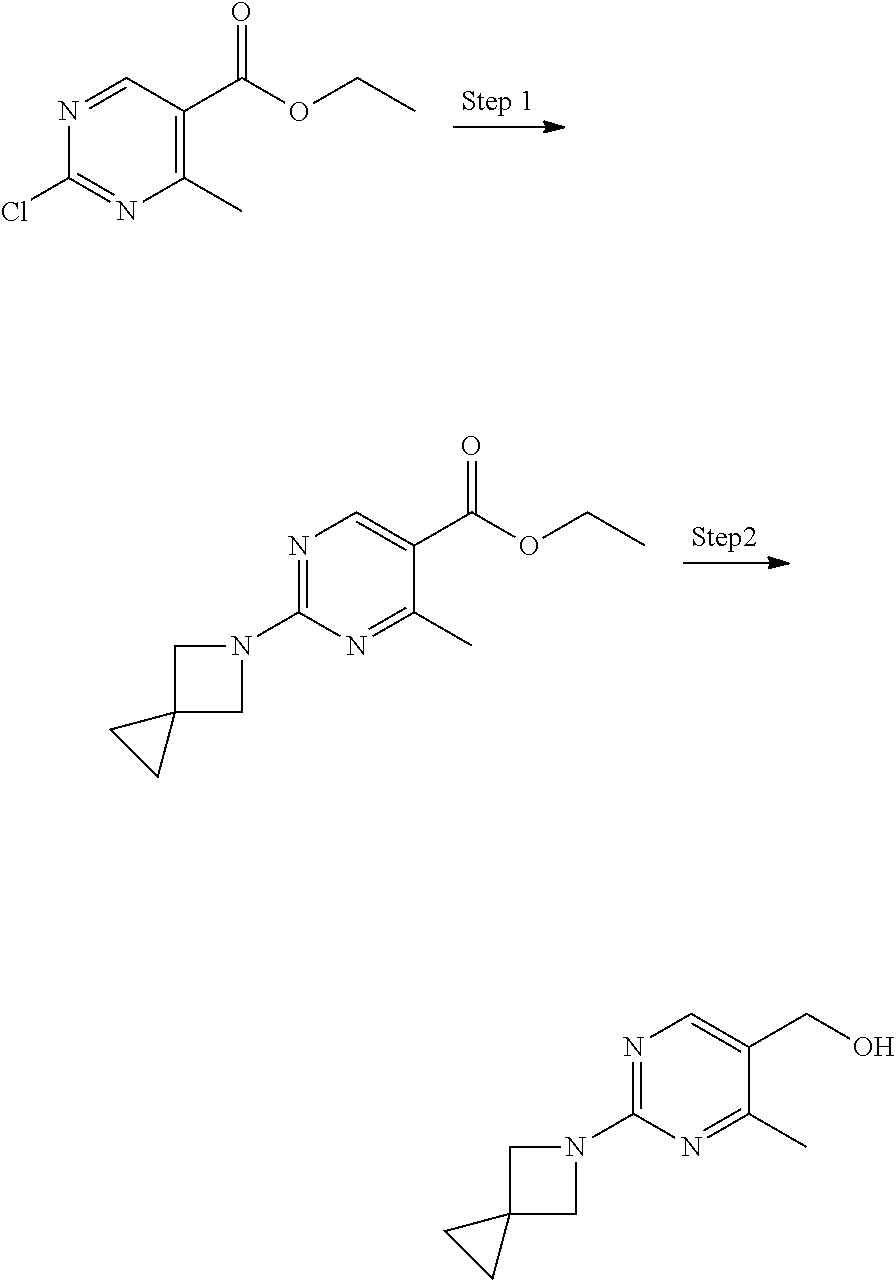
N1=CC(C(OCC)=O)=C(C)N=C1Cl.N1=C(N2CC3(C2)CC3)N=C(C)C(C(OCC)=O)=C1.N1=C(N2CC3(C2)CC3)N=C(C)C(CO)=C1
